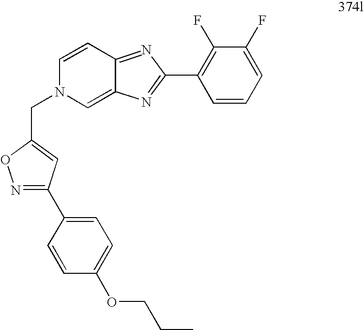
C1=CC2=NC(C3=C(F)C(F)=CC=C3)=NC2=CN1CC1=CC(C2=CC=C(OCCC)C=C2)=NO1
